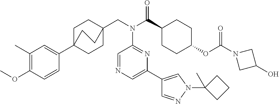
C1(C)=C(OC)C=CC(C23CCC(CN(C(C4CCC(OC(N5CC(O)C5)=O)CC4)=O)C4=NC(C5=CN(C6(C)CCC6)N=C5)=CN=C4)(CC2)CC3)=C1
